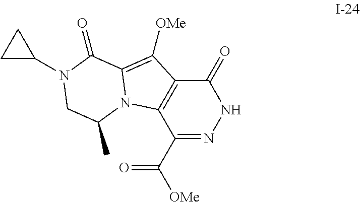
C1(C([OMe])=O)=NNC(=O)C2=C1N1C(=C2[OMe])C(=O)N(C2CC2)CC1C
